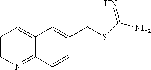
C12=CC=CN=C1C=CC(CSC(N)=N)=C2
